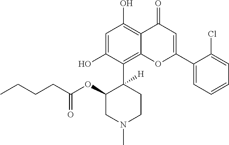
C1=C(O)C(C2([H])C(OC(CCCC)=O)CN(C)CC2)=C2C(=C1O)C(=O)C=C(C1=CC=CC=C1Cl)O2
